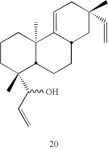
C1CC(C(C=C)O)(C)C2C(C)(C1)C1=CCC(C)(C=C)CC1CC2
